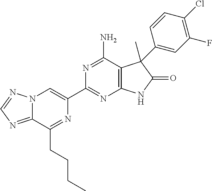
C12=NC=NN1C=C(C1=NC3=C(C(N)=N1)C(C)(C1=CC(F)=C(Cl)C=C1)C(=O)N3)N=C2CCCC
